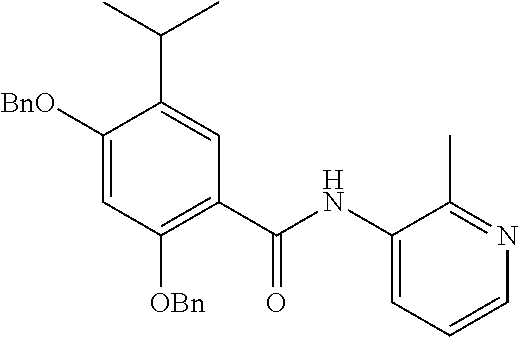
C1([BnO])=CC([OBn])=C(C(NC2=CC=CN=C2C)=O)C=C1C(C)C
